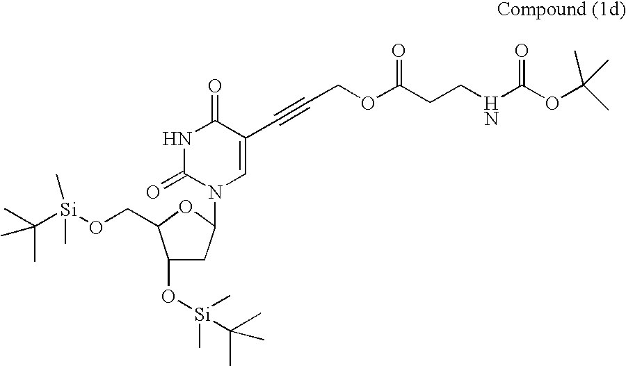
C1(O[Si](C(C)(C)C)(C)C)CC(N2C=C(C#CCOC(CCNC(OC(C)(C)C)=O)=O)C(=O)NC2=O)OC1CO[Si](C(C)(C)C)(C)C
